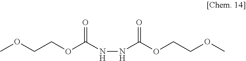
N(NC(OCCOC)=O)C(OCCOC)=O
